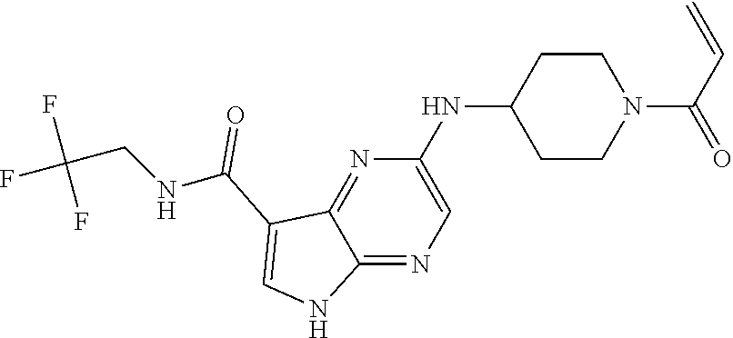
C1(NC2CCN(C(C=C)=O)CC2)=CN=C2C(=N1)C(C(NCC(F)(F)F)=O)=CN2
